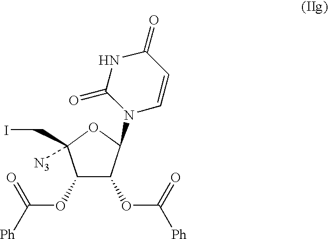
C1(OC([Ph])=O)C(OC([Ph])=O)C(N2C=CC(=O)NC2=O)OC1([N3])CI
